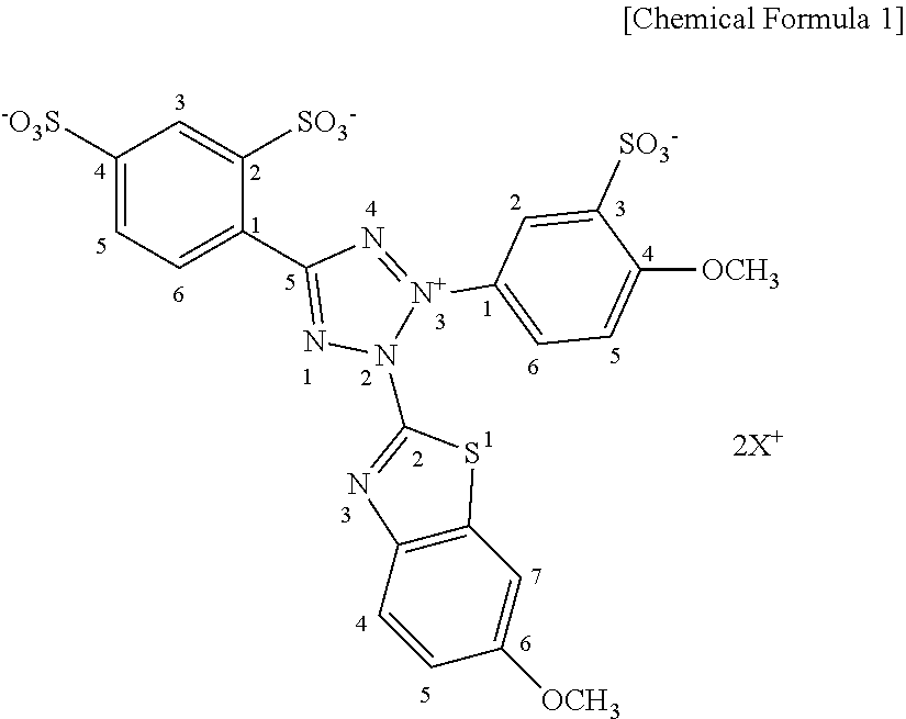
C1([-O3S])=CC=C(C2=NN(C3=NC4=C(C=C([OCH3])C=C4)S3)[N+](C3=CC=C([OCH3])C([SO3-])=C3)=N2)C([SO3-])=C1
